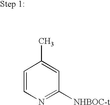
C1=CN=C([NHBOC-t])C=C1C
